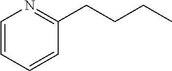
C1=CC=CC(CCCC)=N1
